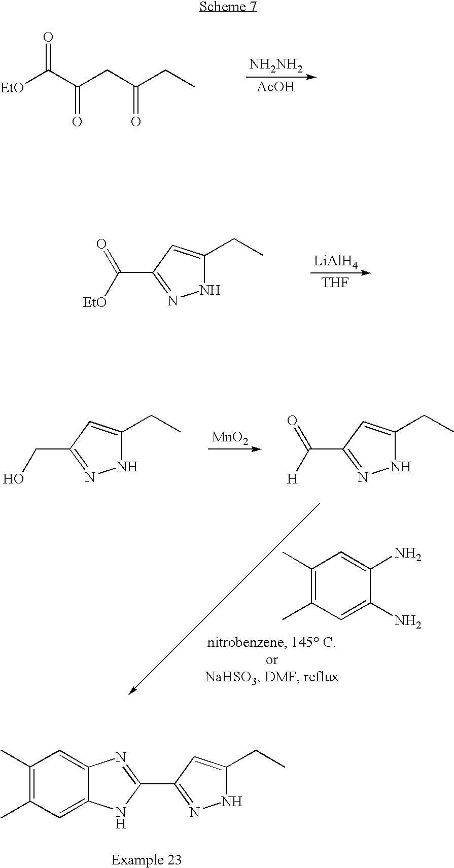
[AcOH].[NH2NH2].[EtO]C(C(CC(CC)=O)=O)=O.[THF].[LiAlH4].C(C1=NNC(CC)=C1)([EtO])=O.C(C1=NNC(CC)=C1)([H])=O.C(C1=NNC(CC)=C1)O.[MnO2].C1(C)=C(C)C=C(N)C(N)=C1.C1(C2=NNC(CC)=C2)=NC2=CC(C)=C(C)C=C2N1
